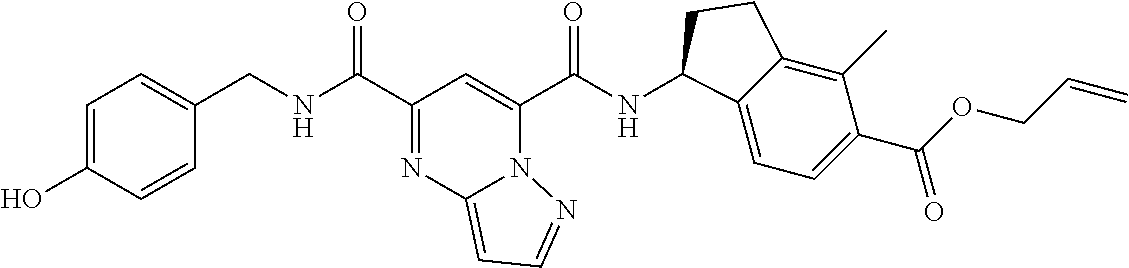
C1=C(O)C=CC(CNC(=O)C2=NC3=CC=NN3C(C(=O)NC3C4=CC=C(C(OCC=C)=O)C(C)=C4CC3)=C2)=C1
